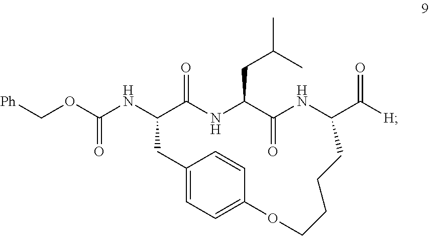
C12=CC=C(C=C1)OCCCCC(C([H])=O)NC(=O)C(CC(C)C)NC(=O)C(NC(OC[Ph])=O)C2
